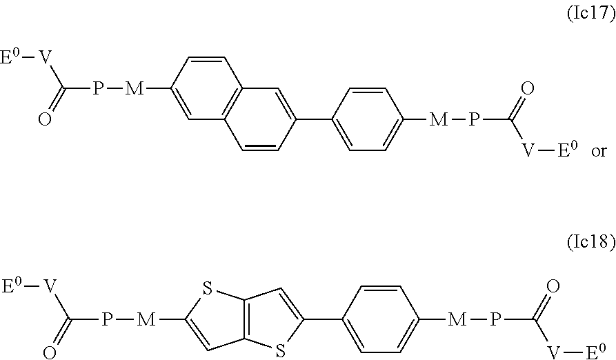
C1=CC([M]PC([V][E0])=O)=CC2=C1C=C(C1=CC=C([M]PC(=O)[V][E0])C=C1)C=C2.C1(C2=CC3=C(S2)C=C([M]PC([V][E0])=O)S3)=CC=C([M]PC(=O)[V][E0])C=C1
